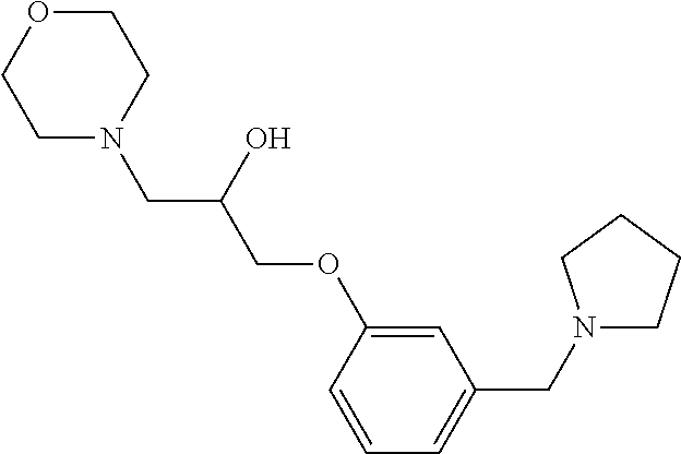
O1CCN(CC(O)COC2=CC(CN3CCCC3)=CC=C2)CC1
